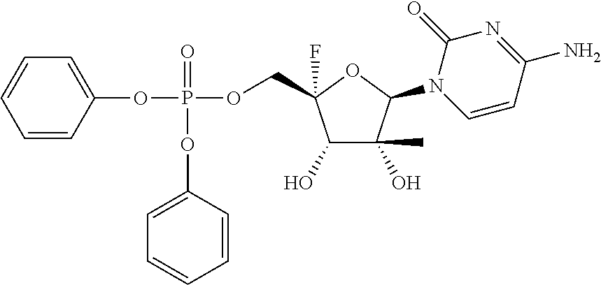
C1=CC=CC(OP(=O)(OCC2(F)C(O)C(O)(C)C(N3C=CC(N)=NC3=O)O2)OC2=CC=CC=C2)=C1
